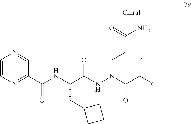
C(C(NN(CCC(N)=O)C(C(Cl)F)=O)=O)(NC(=O)C1=NC=CN=C1)CC1CCC1
